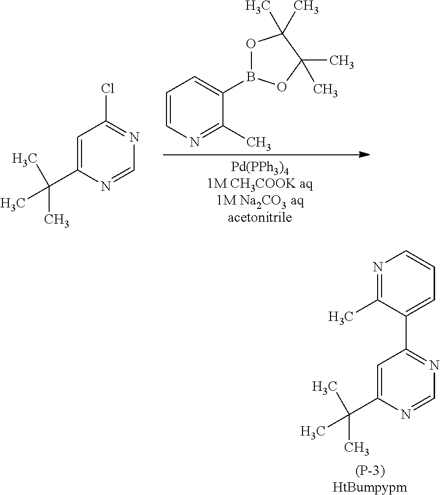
C1=C(C(C)(C)C)N=CN=C1C1=CC=CN=C1C.[(P-3)HtBumpypm].C1=C(C(C)(C)C)N=CN=C1Cl.C1=CN=C(C)C(B2OC(C)(C)C(C)(C)O2)=C1
